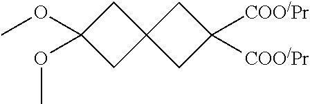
C1C(OC)(OC)CC12CC([COO/Pr])([COO/Pr])C2
